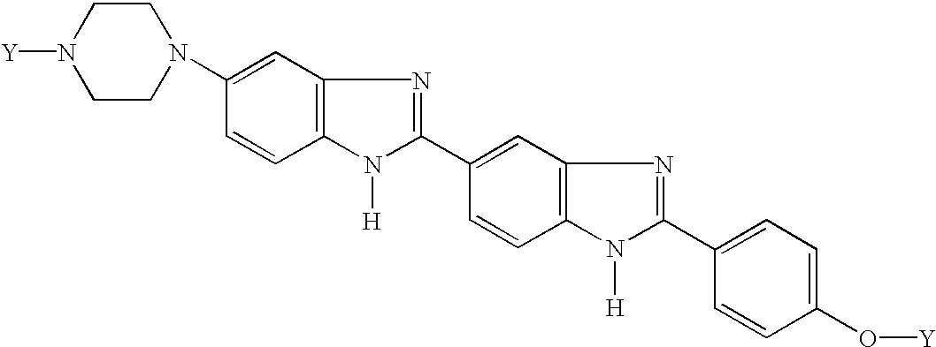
[Y]N1CCN(C2=CC3=C(C=C2)N([H])C(C2=CC4=C(C=C2)N([H])C(C2=CC=C(O[Y])C=C2)=N4)=N3)CC1
